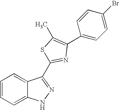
C1=CC=C2C(=C1)NN=C2C1=NC(C2=CC=C(Br)C=C2)=C(C)S1
